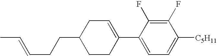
C1(F)=C(F)C(C2=CCC(CCC=CC)CC2)=CC=C1[C5H11]
